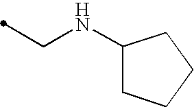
C1(NCC)CCCC1
